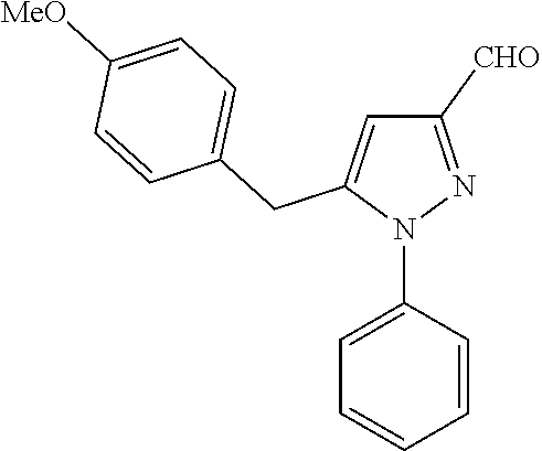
C1=C(N2N=C([CHO])C=C2CC2=CC=C([MeO])C=C2)C=CC=C1
